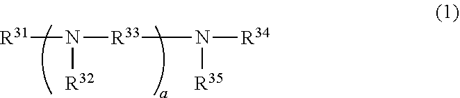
[R31]N([R33]N([R34])[R35])[R32]
